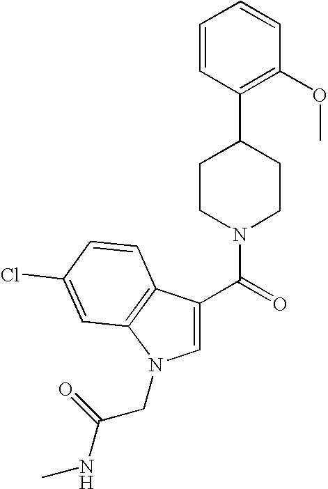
C1=C(C(=O)N2CCC(C3=C(OC)C=CC=C3)CC2)C2=C(N1CC(NC)=O)C=C(Cl)C=C2
